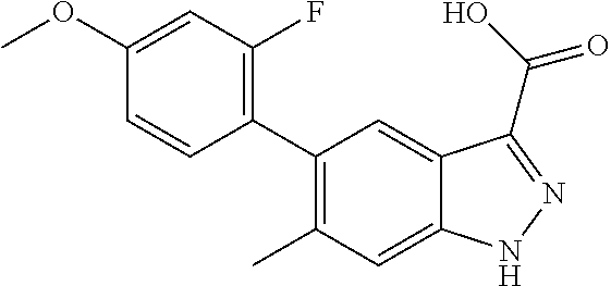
C1(C2=C(F)C=C(OC)C=C2)=C(C)C=C2C(=C1)C(C(O)=O)=NN2
